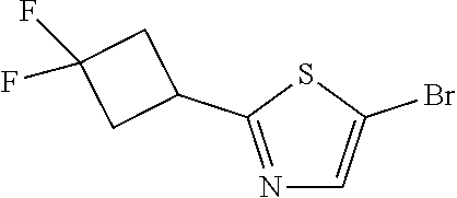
N1=C(C2CC(F)(F)C2)SC(Br)=C1
